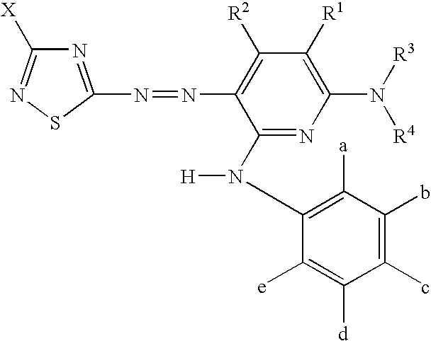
N1=C(N=NC2=C([R2])C([R1])=C(N([R3])[R4])N=C2N([H])C2=C([a])C(b)=C(c)C([d])=C2[e])SN=C1[X]
